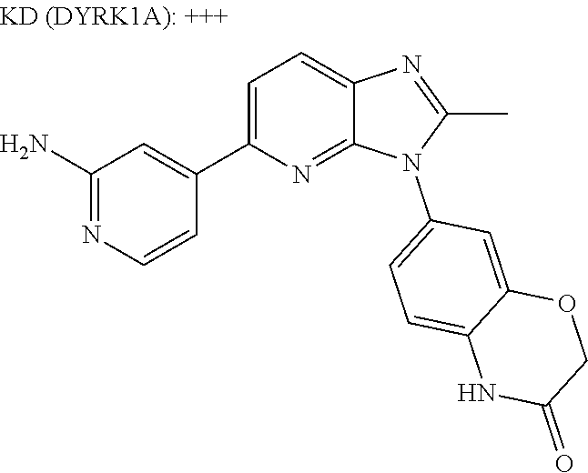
C1(N)=NC=CC(C2=CC=C3C(=N2)N(C2=CC=C4C(=C2)OCC(=O)N4)C(C)=N3)=C1
